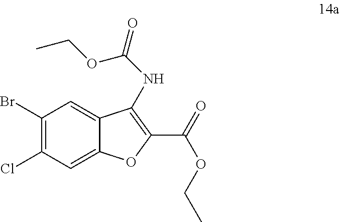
C1(Br)=C(Cl)C=C2C(=C1)C(NC(OCC)=O)=C(C(OCC)=O)O2
